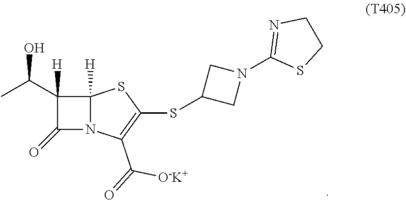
C1(C(C)O)([H])C(=O)N2C1([H])SC(SC1CN(C3=NCCS3)C1)=C2C(=O)[O-K+]
